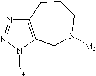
C12=C(N([P4])N=N1)CN([M3])CCC2
